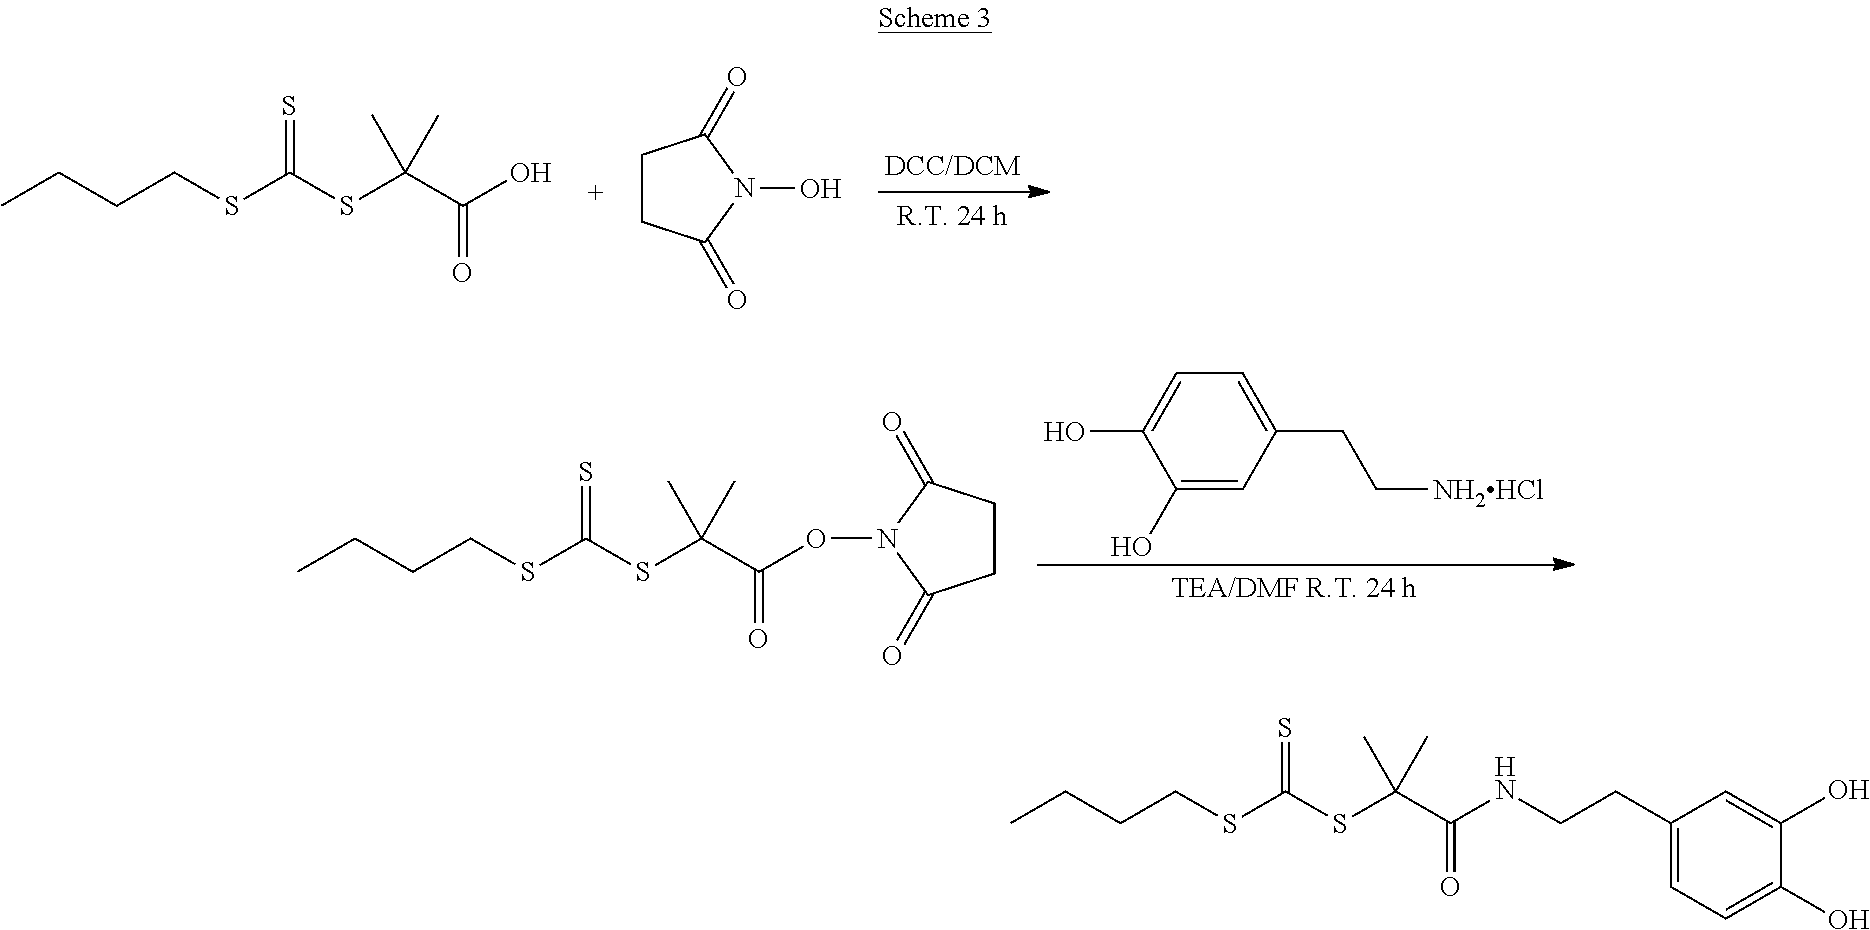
CCCCSC(SC(C)(C(=O)O)C)=S.C1CC(=O)N(O)C1=O.C1(O)=CC(CC[NH2HCl])=CC=C1O.CCCCSC(SC(C)(C(=O)ON1C(=O)CCC1=O)C)=S.CCCCSC(SC(C)(C(=O)NCCC1=CC=C(O)C(O)=C1)C)=S
